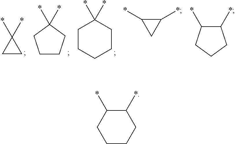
C1CC1(*)*.C1(*)C(*)C1.C1CCCCC1(*)*.C1CCC(*)(*)C1.C1(*)C(*)CCC1.C1CCC(*)C(*)C1
